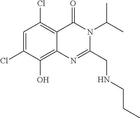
C1=C(Cl)C(O)=C2C(=C1Cl)C(=O)N(C(C)C)C(CNCCC)=N2
